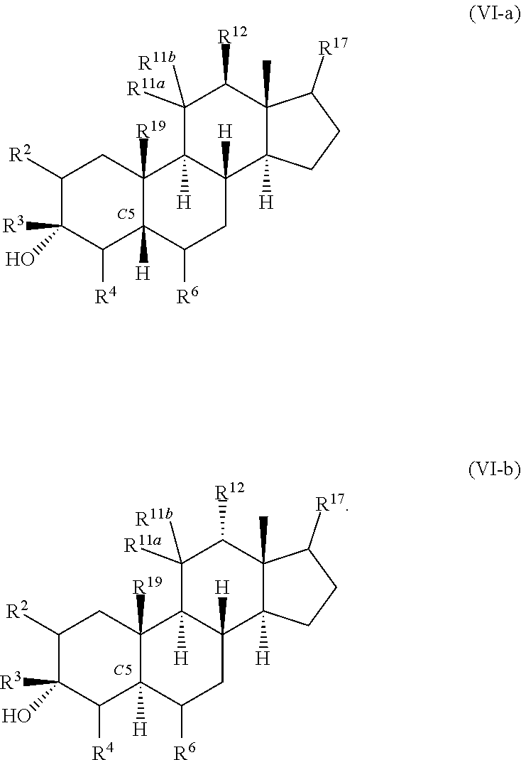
[C5].C1([R2])C(O)([R3])C([R4])C2([H])C([R19])(C1)C1([H])C([H])(CC2[R6])C2([H])C(C)(C([R12])C1([R11a])[R11b])C([R17])CC2.[C5].C1([R2])C(O)([R3])C([R4])C2([H])C([R19])(C1)C1([H])C([H])(CC2[R6])C2([H])C(C)(C([R12])C1([R11a])[R11b])C([R17])CC2
